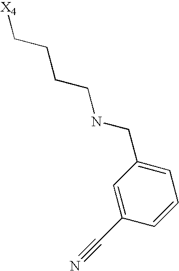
[X4]CCCCNCC1=CC=CC(C#N)=C1
